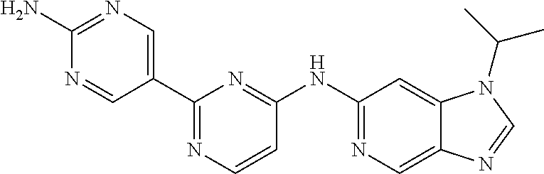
C1(C2=CN=C(N)N=C2)=NC=CC(NC2=NC=C3C(=C2)N(C(C)C)C=N3)=N1
